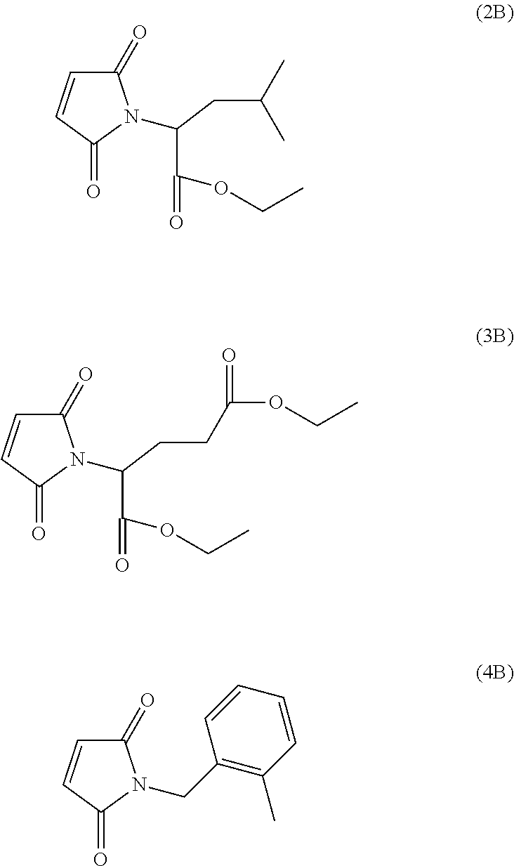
C1=CC(=O)N(C(C(=O)OCC)CC(C)C)C1=O.C1=CC(=O)N(C(C(=O)OCC)CCC(OCC)=O)C1=O.C1=CC(=O)N(CC2=C(C)C=CC=C2)C1=O
